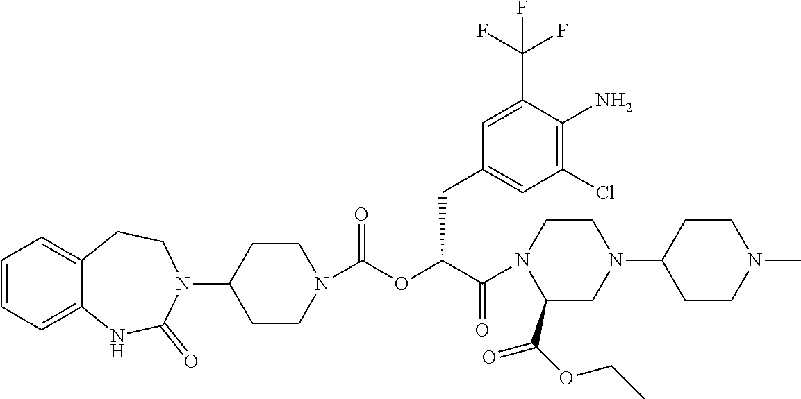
C12=CC=CC=C1NC(=O)N(C1CCN(C(OC(C(=O)N3CCN(C4CCN(C)CC4)CC3C(OCC)=O)CC3=CC(Cl)=C(N)C(C(F)(F)F)=C3)=O)CC1)CC2
